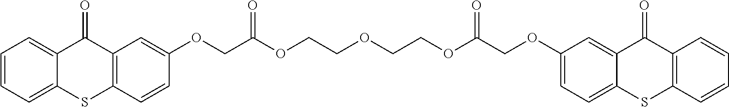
C12=CC=CC=C1SC1=C(C2=O)C=C(OCC(OCCOCCOC(COC2=CC=C3C(=C2)C(=O)C2=C(S3)C=CC=C2)=O)=O)C=C1
